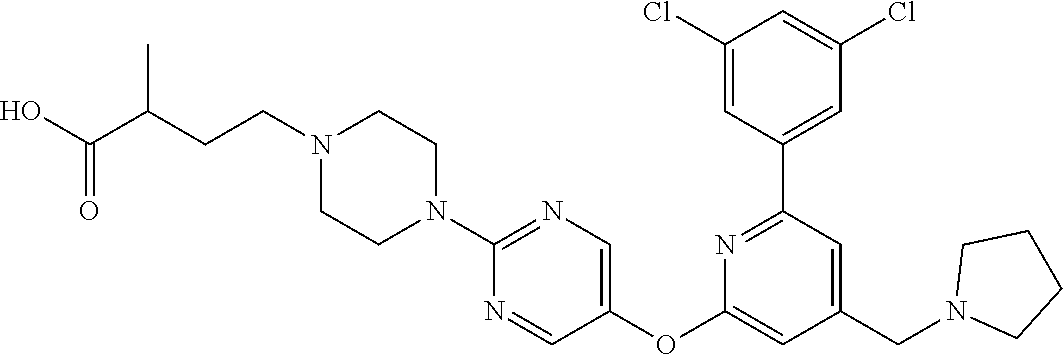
C1(Cl)=CC(C2=NC(OC3=CN=C(N4CCN(CCC(C)C(O)=O)CC4)N=C3)=CC(CN3CCCC3)=C2)=CC(Cl)=C1
